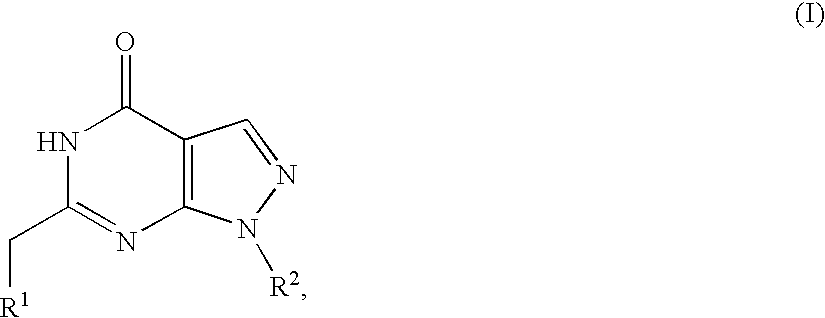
C12=C(N([R2])N=C1)N=C(C[R1])NC2=O
